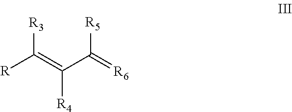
[R]C(=C(C(=[R6])[R5])[R4])[R3]
